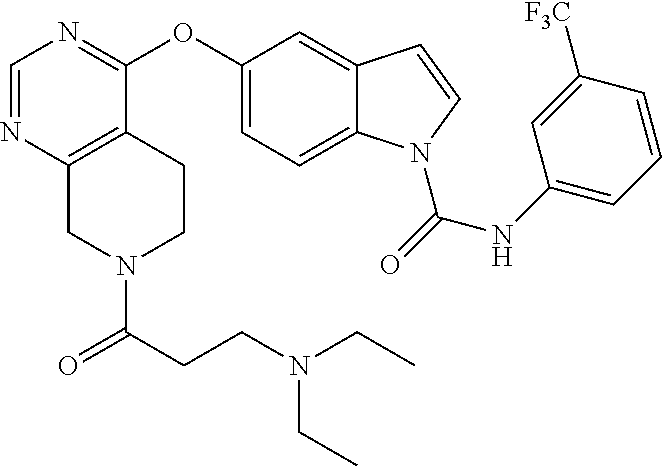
O(C1=CC=C2C(=C1)C=CN2C(=O)NC1=CC=CC([F3C])=C1)C1=NC=NC2=C1CCN(C(CCN(CC)CC)=O)C2
